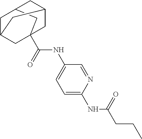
C1C2CC3(C(=O)NC4=CC=C(NC(CCC)=O)N=C4)CC1CC(C3)C2
